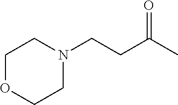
N1(CCC(=O)C)CCOCC1
